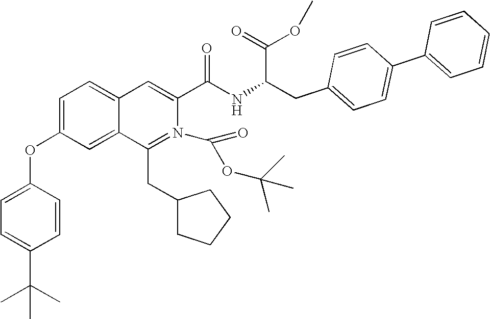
C1=C(OC2=CC=C(C(C)(C)C)C=C2)C=C2C(=C1)C=C(C(NC(C(OC)=O)CC1=CC=C(C3=CC=CC=C3)C=C1)=O)N(C(=O)OC(C)(C)C)=C2CC1CCCC1
